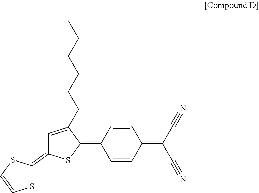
C1=CC(=C2C(CCCCCC)=CC(=C3SC=CS3)S2)C=CC1=C(C#N)C#N
